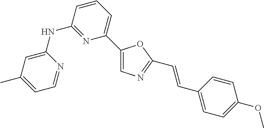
C1=C(C)C=C(NC2=NC(C3=CN=C(C=CC4=CC=C(OC)C=C4)O3)=CC=C2)N=C1
